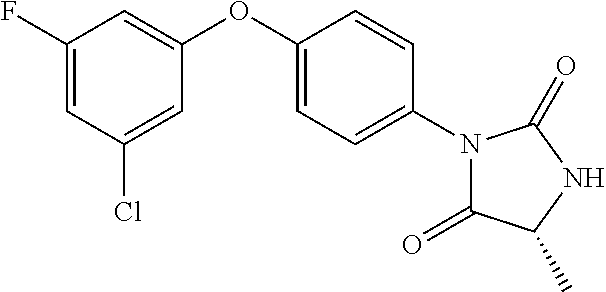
C1=C(OC2=CC(F)=CC(Cl)=C2)C=CC(N2C(=O)C(C)NC2=O)=C1
